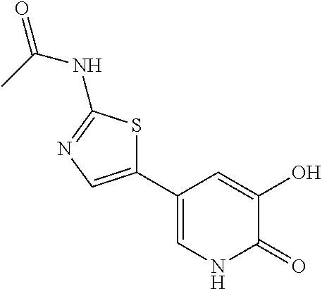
C1(C2=CN=C(NC(=O)C)S2)=CNC(=O)C(O)=C1
